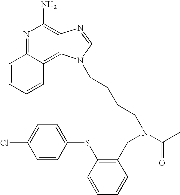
N1=C2C(=C3C(=C1N)N=CN3CCCCN(C(C)=O)CC1=C(SC3=CC=C(Cl)C=C3)C=CC=C1)C=CC=C2
